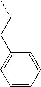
C(C)CC1=CC=CC=C1
